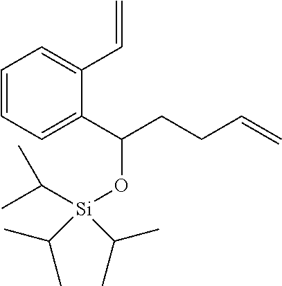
C1=CC=C(C(CCC=C)O[Si](C(C)C)(C(C)C)C(C)C)C(C=C)=C1
